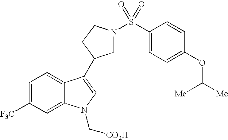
C1([F3C])=CC=C2C(=C1)N(C[CO2H])C=C2C1CN(S(C2=CC=C(OC([Me])[Me])C=C2)(=O)=O)CC1
